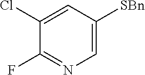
C1=C(Cl)C(F)=NC=C1[SBn]
